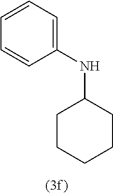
C1=CC=CC(NC2CCCCC2)=C1
